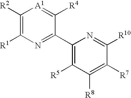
C1([R2])=C([R1])N=C(C2=C([R5])C([R8])=C([R7])C([R10])=N2)C([R4])=[A1]1
